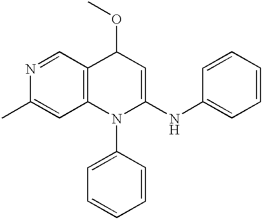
N1=CC2=C(C=C1C)N(C1=CC=CC=C1)C(NC1=CC=CC=C1)=CC2OC
